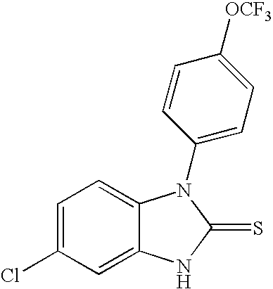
C1=C(Cl)C=C2C(=C1)N(C1=CC=C([OCF3])C=C1)C(=S)N2
